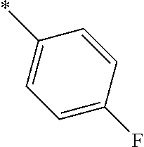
*C1=CC=C(F)C=C1
